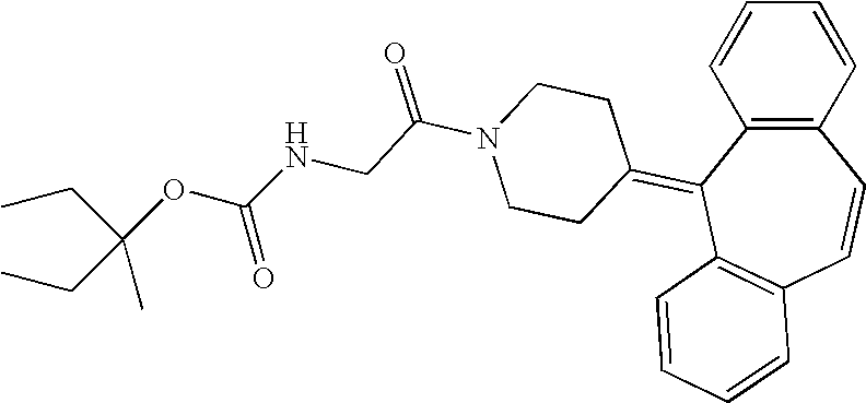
C1=CC=CC2=C1C(=C1CCN(C(CNC(OC(C)(CC)CC)=O)=O)CC1)C1=C(C=C2)C=CC=C1
